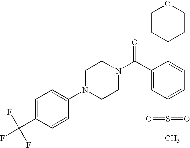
C1(C(F)(F)F)=CC=C(N2CCN(C(C3=CC(S(=O)(=O)C)=CC=C3C3CCOCC3)=O)CC2)C=C1
